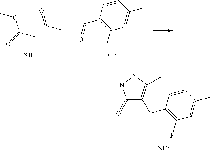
C(CC(C)=O)(=O)OC.C1=CC(C=O)=C(F)C=C1C.C1=CC(CC2=C(C)NNC2=O)=C(F)C=C1C
